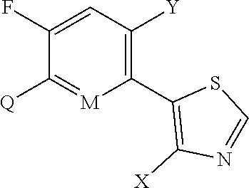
C1(F)=CC([Y])=C(C2=C([X])N=CS2)[M]=C1[Q]
